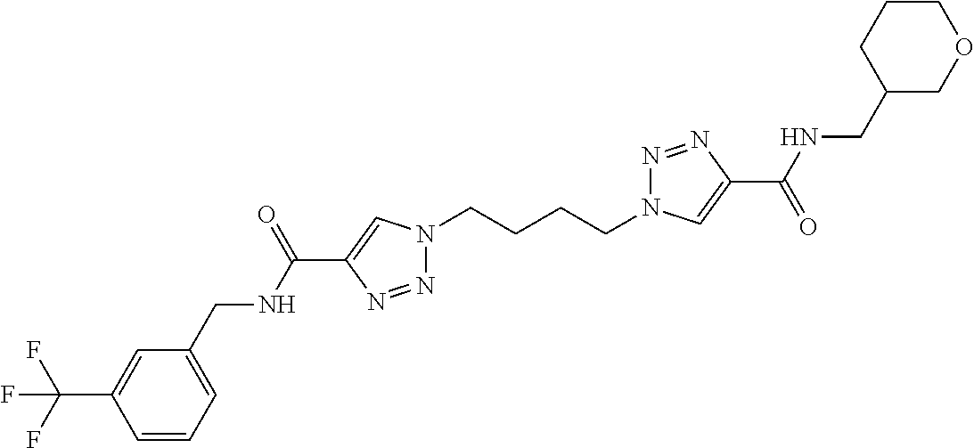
N1(CCCCN2N=NC(C(=O)NCC3COCCC3)=C2)N=NC(C(NCC2=CC=CC(C(F)(F)F)=C2)=O)=C1
